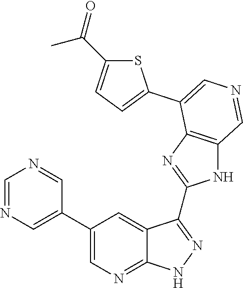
S1C(C(=O)C)=CC=C1C1=CN=CC2=C1N=C(C1=NNC3=NC=C(C4=CN=CN=C4)C=C31)N2
